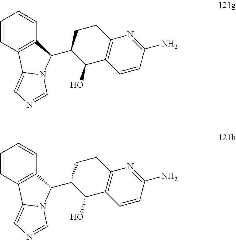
C1=CC2=C(C=C1)C(C1C(O)C3=C(CC1)N=C(N)C=C3)N1C2=CN=C1.C1=CC2=C(C=C1)C(C1C(O)C3=C(CC1)N=C(N)C=C3)N1C2=CN=C1
